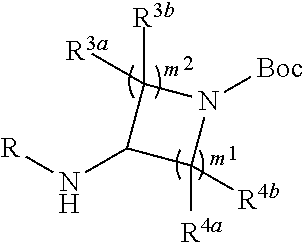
N1([Boc])C([R3b])([R3a])C(N[R])C1([R4a])[R4b]
